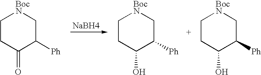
C1CC(=O)C([Ph])C[BocN]1.[NaBH4].C1CC(O)C([Ph])C[BocN]1.C1CC(O)C([Ph])C[BocN]1
